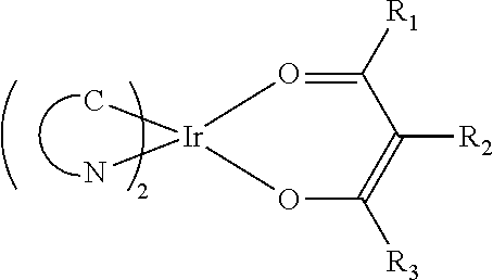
C1([R1])=O[Ir](C)(N)OC([R3])=C1[R2]
